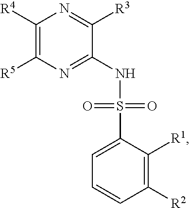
C1([R4])=C([R5])N=C(NS(C2=CC=CC([R2])=C2[R1])(=O)=O)C([R3])=N1
